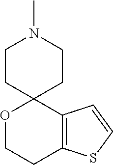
O1CCC2=C(C13CCN(C)CC3)C=CS2
